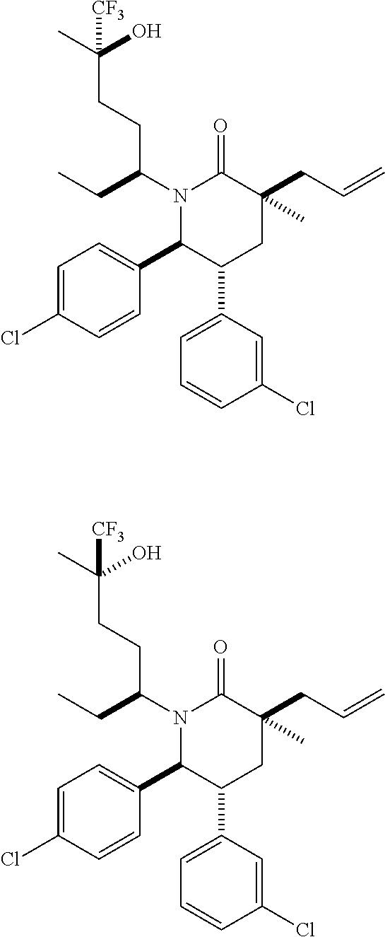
N1(C(CC)CCC(C)(O)[CF3])C(C2=CC=C(Cl)C=C2)C(C2=CC=CC(Cl)=C2)CC(CC=C)(C)C1=O.N1(C(CC)CCC(C)(O)[CF3])C(C2=CC=C(Cl)C=C2)C(C2=CC=CC(Cl)=C2)CC(CC=C)(C)C1=O
